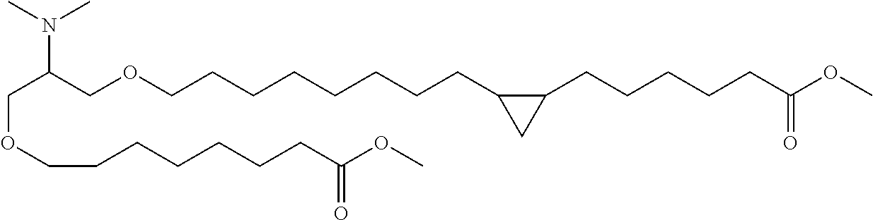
C(OCCCCCCCC(OC)=O)C(COCCCCCCCCC1C(CCCCCC(OC)=O)C1)N(C)C
